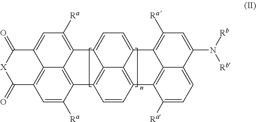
C12=C3C=C([Ra])C4=C1C(=C([Ra])C=C2C(=O)[X]C3=O)C1=CC=C2C3=C(C=CC4=C13)C1=C3C2=C([Ra])C=C(N([Rb])[Rb])C3=CC=C1[Ra]
